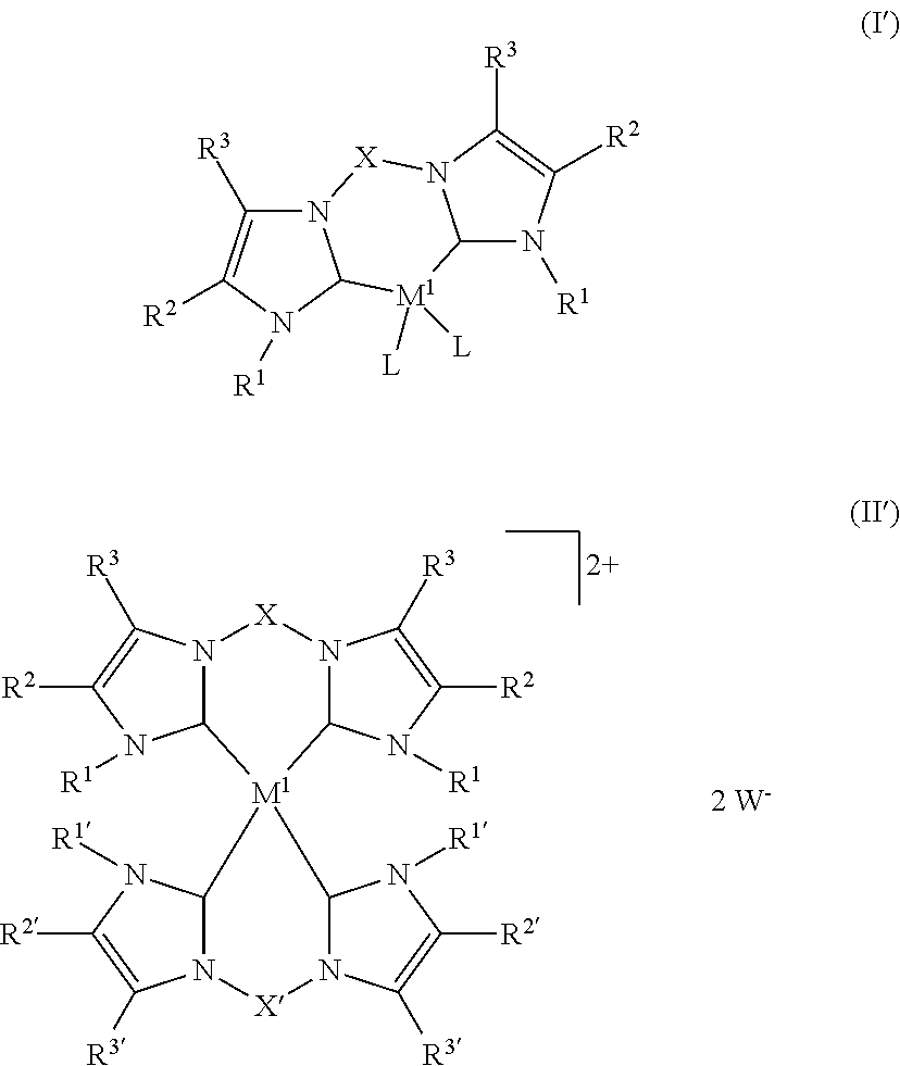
[X]1N2C([M1]3(C4N1C([R3])=C([R2])N4[R1])C1N([X]N4C3N([R1])C([R2])=C4[R3])C([R3])=C([R2])N1[R1])N([R1])C([R2])=C2[R3].N12C([R3])=C([R2])N([R1])C1[M1]([L])([L])C1N([X]2)C([R3])=C([R2])N1[R1]
